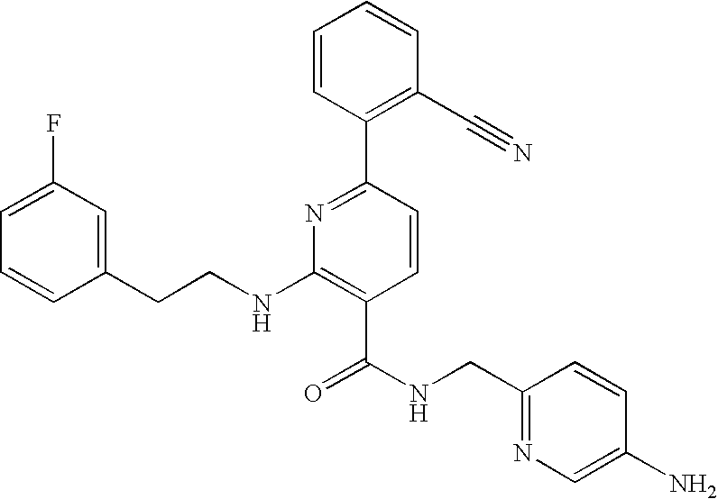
C1=CC(CCNC2=C(C(NCC3=NC=C(N)C=C3)=O)C=CC(C3=C(C#N)C=CC=C3)=N2)=CC(F)=C1
